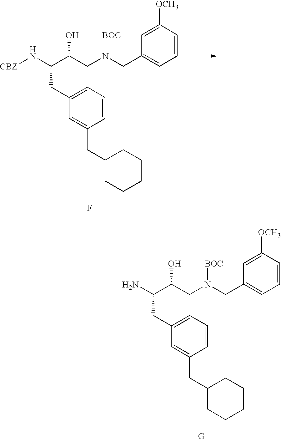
NC(C(CN(CC1=CC=CC([OCH3])=C1)[BOC])O)CC1=CC=CC(CC2CCCCC2)=C1.[G].[CBZ]NC(C(CN(CC1=CC=CC([OCH3])=C1)[BOC])O)CC1=CC=CC(CC2CCCCC2)=C1.F
